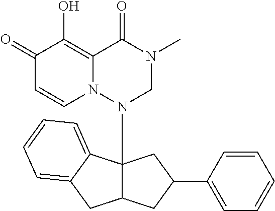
C1(=O)C=CN2C(=C1O)C(=O)N(C)CN2C12C(CC(C3=CC=CC=C3)C1)CC1=CC=CC=C21
